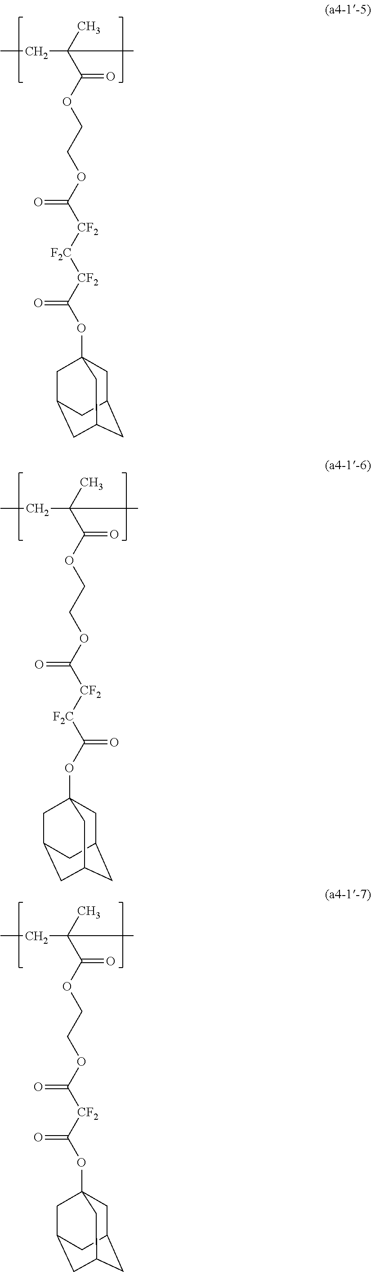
CCC(C)(C(=O)OCCOC(=O)[CF2][F2C][CF2]C(OC12CC3CC(CC(C1)C3)C2)=O)C.CCC(C)(C(=O)OCCOC(=O)[CF2][F2C]C(OC12CC3CC(CC(C1)C3)C2)=O)C.CCC(C)(C(=O)OCCOC(=O)[CF2]C(OC12CC3CC(CC(C1)C3)C2)=O)C
